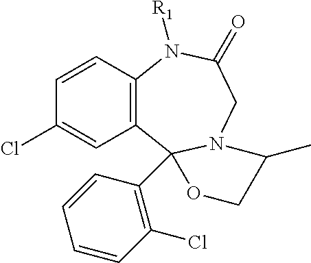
C12=C(C=CC(Cl)=C1)N([R1])C(=O)CN1C2(C2=C(Cl)C=CC=C2)OCC1C
